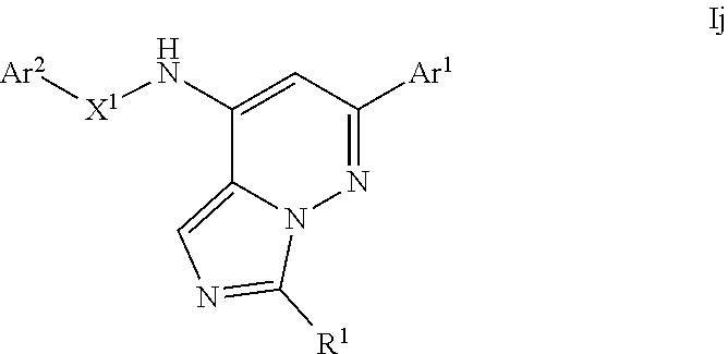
C1(N[X1][Ar2])=CC([Ar1])=NN2C1=CN=C2[R1]
